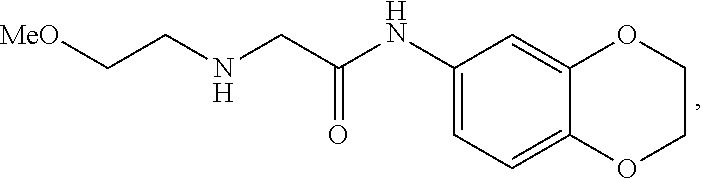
C1(NC(CNCC[MeO])=O)=CC=C2C(=C1)OCCO2
